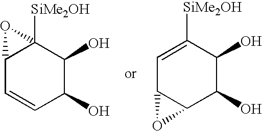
C12C=CC(O)C(O)C1([SiMe2OH])O2.C1=C([SiMe2OH])C(O)C(O)C2C1O2
